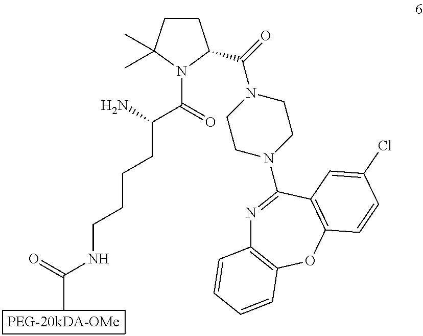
NC(C(N1C(C(N2CCN(C3=NC4=C(OC5=C3C=C(Cl)C=C5)C=CC=C4)CC2)=O)CCC1(C)C)=O)CCCCNC(=O)C
